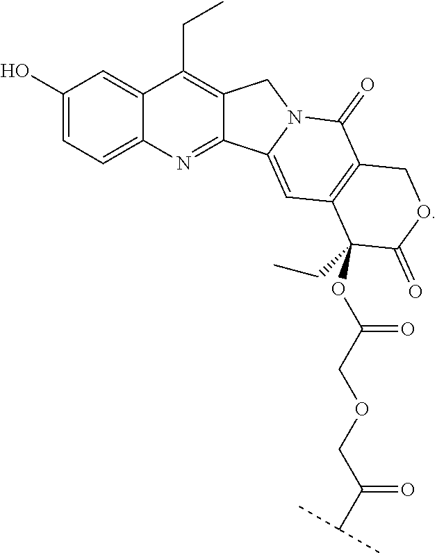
C1(O)=CC=C2C(=C1)C(CC)=C1C(=N2)C2=CC3=C(C(=O)N2C1)COC(=O)C3(CC)OC(=O)COCC(=O)C(C)C
